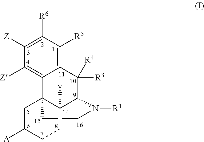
C1CN([R1])C2C3([Y])C1(C1=C([Z])C([Z])=C([R6])C([R5])=C1C2([R3])[R4])CC([A])CC3
